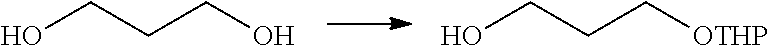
OCCCO.OCCC[OTHP]
